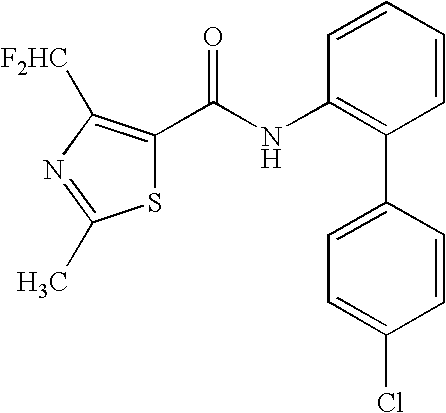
S1C(C(NC2=C(C3=CC=C(Cl)C=C3)C=CC=C2)=O)=C([F2HC])N=C1C
